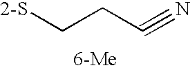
C(CC#N)[2-S]
